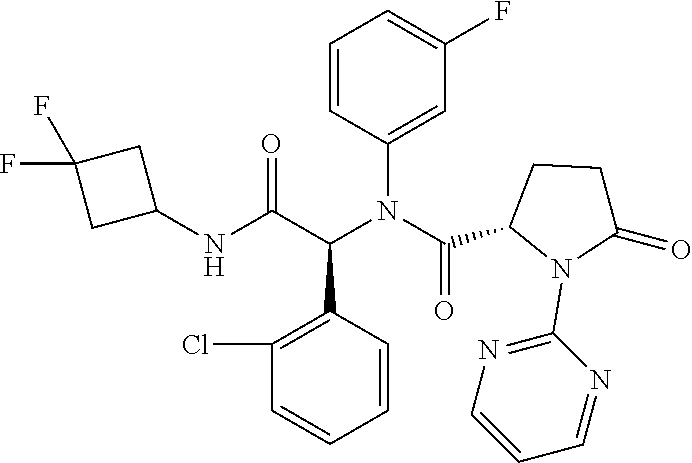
C1=CC(N(C(=O)C2N(C3=NC=CC=N3)C(=O)CC2)C(C(NC2CC(F)(F)C2)=O)C2=C(Cl)C=CC=C2)=CC(F)=C1
